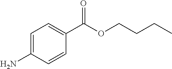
C1=C(N)C=CC(C(OCCCC)=O)=C1
